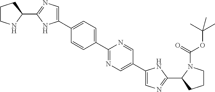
C1(C2=CN=C(C3NCCC3)N2)=CC=C(C2=NC=C(C3=CN=C(C4N(C(OC(C)(C)C)=O)CCC4)N3)C=N2)C=C1
